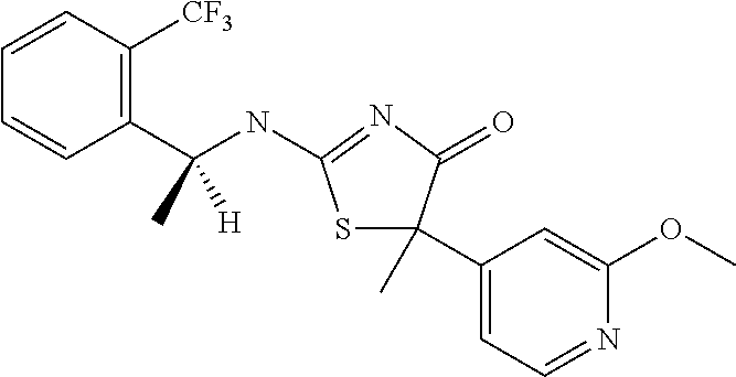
S1C(C2=CC=NC(OC)=C2)(C)C(=O)N=C1NC(C1=C([CF3])C=CC=C1)(C)[H]
